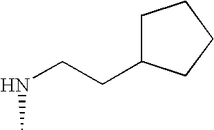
C1C(CCNC)CCC1
